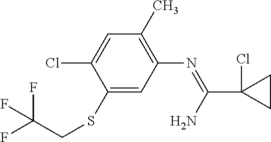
C1(C)=C(N=C(C2(Cl)CC2)N)C=C(SCC(F)(F)F)C(Cl)=C1
